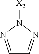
N1([X2])N=CC=N1
